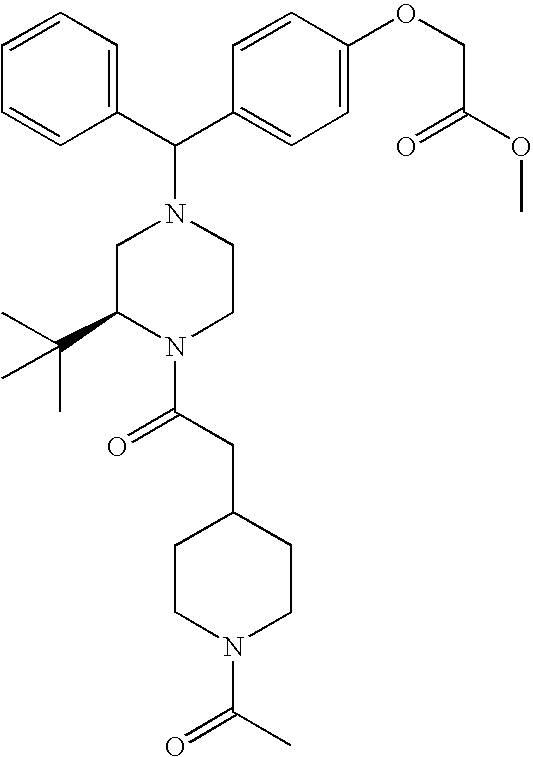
C1=CC=CC(C(C2=CC=C(OCC(OC)=O)C=C2)N2CC(C(C)(C)C)N(C(CC3CCN(C(C)=O)CC3)=O)CC2)=C1
